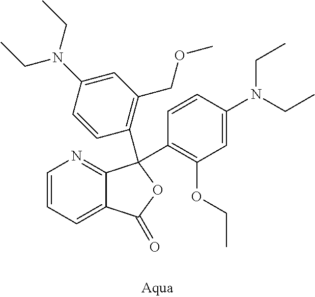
C1=CC=C2C(=N1)C(C1=C(OCC)C=C(N(CC)CC)C=C1)(C1=C(COC)C=C(N(CC)CC)C=C1)OC2=O
